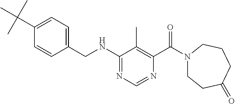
C1=CC(CNC2=NC=NC(C(=O)N3CCC(=O)CCC3)=C2C)=CC=C1C(C)(C)C
